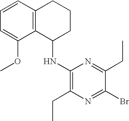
C12=C(C=CC=C1OC)CCCC2NC1=C(CC)N=C(Br)C(CC)=N1
